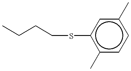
CCCCSc1c(C)ccc(C)c1
